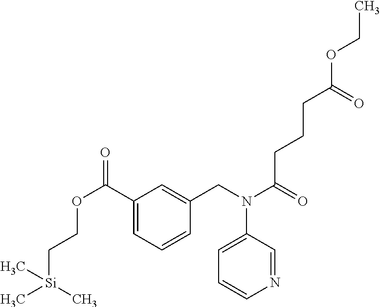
C1(C(OCC[Si](C)(C)C)=O)=CC=CC(CN(C(=O)CCCC(OCC)=O)C2=CC=CN=C2)=C1
